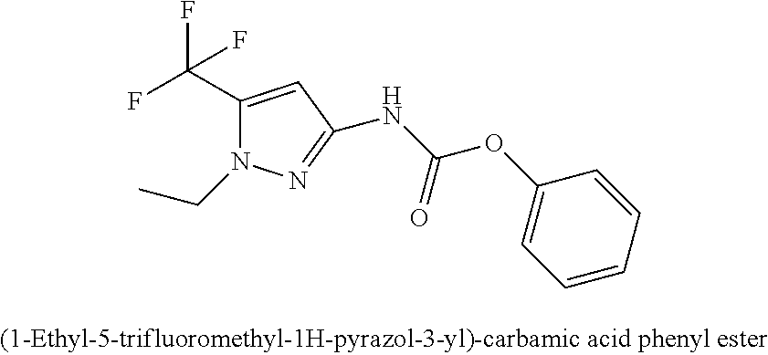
C1(C(F)(F)F)=CC(NC(OC2=CC=CC=C2)=O)=NN1CC
